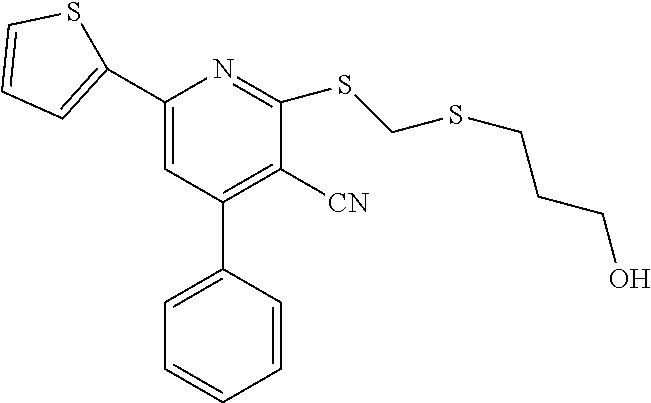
C1(C2=CC=CS2)=CC(C2=CC=CC=C2)=C([CN])C(SCSCCCO)=N1
